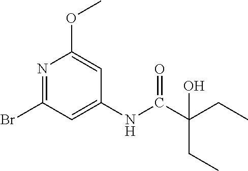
N1=C(Br)C=C(NC(C(CC)(CC)O)=O)C=C1OC
